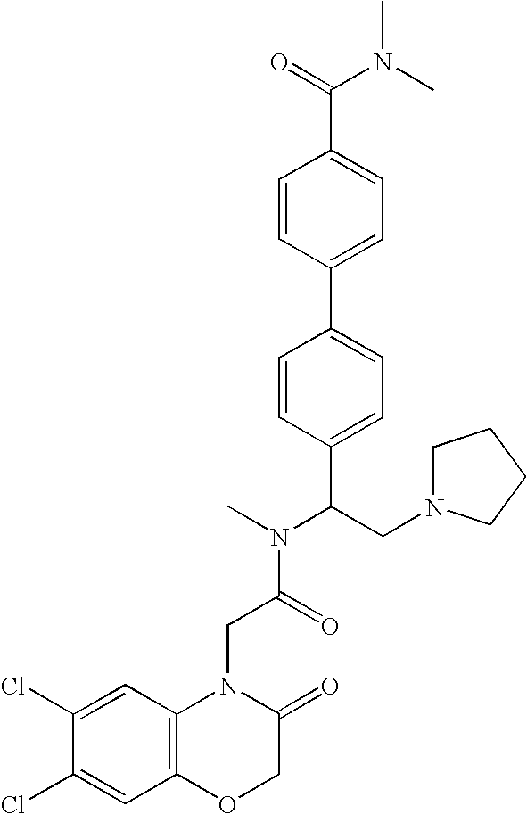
C(C(N(C)C(CN1CCCC1)C1=CC=C(C2=CC=C(C(=O)N(C)C)C=C2)C=C1)=O)N1C2=C(C=C(Cl)C(Cl)=C2)OCC1=O
